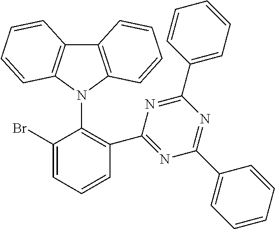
C1(Br)=CC=CC(C2=NC(C3=CC=CC=C3)=NC(C3=CC=CC=C3)=N2)=C1N1C2=C(C3=C1C=CC=C3)C=CC=C2
